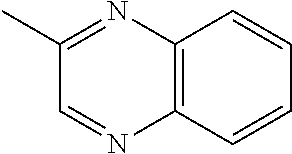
C12=C(C=CC=C1)N=CC(C)=N2
